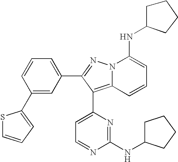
C1(C2=CC=CS2)=CC(C2=NN3C(=C2C2=CC=NC(NC4CCCC4)=N2)C=CC=C3NC2CCCC2)=CC=C1
